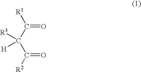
[R1]C(C([R3])([H])C([R2])=O)=O
